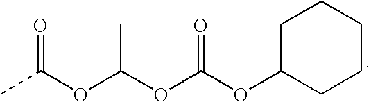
C1C(OC(OC(OC(C)=O)C)=O)CCCC1
